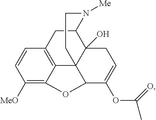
C1([MeO])=C2C3=C(C=C1)CC1C4(O)C3(C(C(OC(C)=O)=CC4)O2)CCN1[Me]
